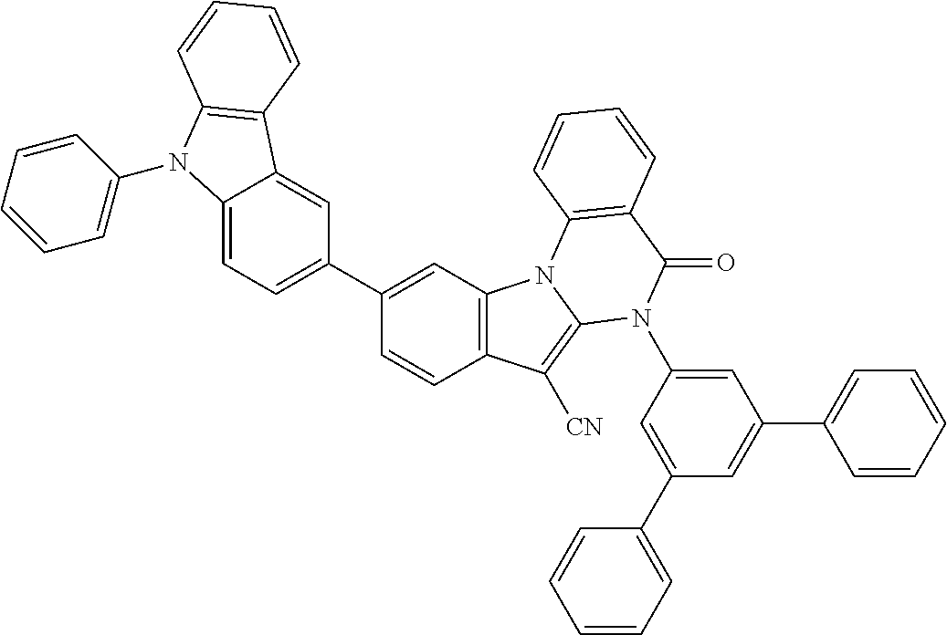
C1(C2=CC=C3C(=C2)C2=C(N3C3=CC=CC=C3)C=CC=C2)=CC2=C(C=C1)C([CN])=C1N2C2=C(C(=O)N1C1=CC(C3=CC=CC=C3)=CC(C3=CC=CC=C3)=C1)C=CC=C2
